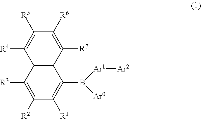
C12=C(C([R3])=C([R2])C([R1])=C1B([Ar0])[Ar1][Ar2])C([R4])=C([R5])C([R6])=C2[R7]
